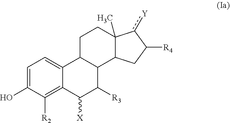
C1=C(O)C([R2])=C2C(=C1)C1CCC3(C)c([Y])C([R4])CC3C1C([R3])C2[X]
